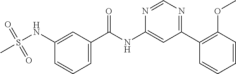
C1(C(NC2=CC(C3=C(OC)C=CC=C3)=NC=N2)=O)=CC=CC(NS(C)(=O)=O)=C1
